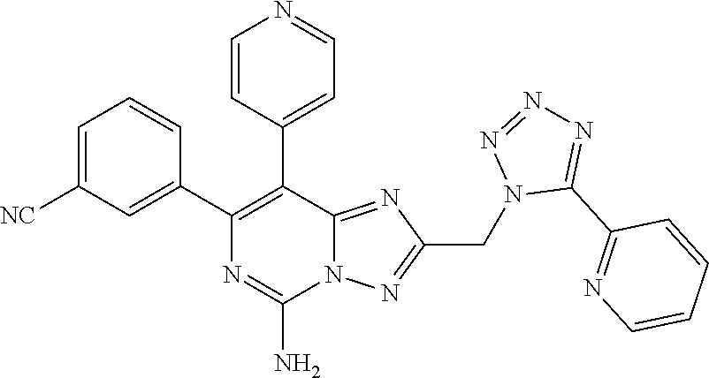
C1=C([NC])C=C(C2=C(C3=CC=NC=C3)C3=NC(CN4C(C5=NC=CC=C5)=NN=N4)=NN3C(N)=N2)C=C1
